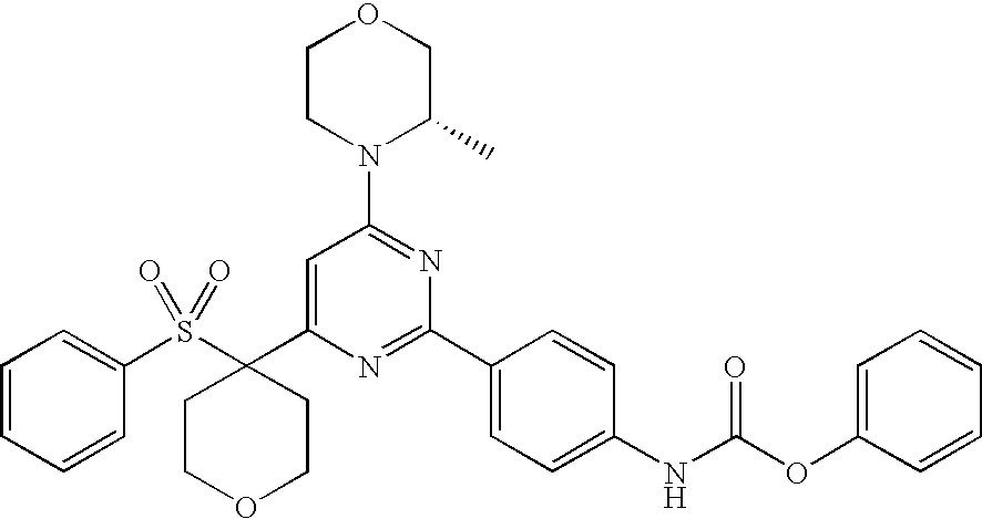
C1(S(C2(C3=CC(N4C(C)COCC4)=NC(C4=CC=C(NC(OC5=CC=CC=C5)=O)C=C4)=N3)CCOCC2)(=O)=O)=CC=CC=C1
